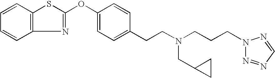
C1=CC2=C(C=C1)N=C(OC1=CC=C(CCN(CCCN3N=NC=N3)CC3CC3)C=C1)S2
